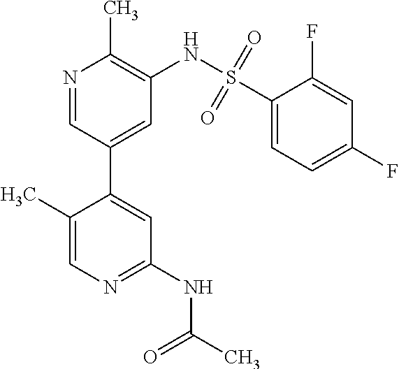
C1(C)=CN=C(NC(C)=O)C=C1C1=CC(NS(C2=CC=C(F)C=C2F)(=O)=O)=C(C)N=C1
